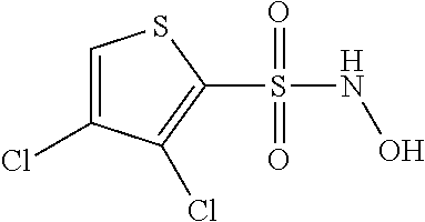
C1(S(NO)(=O)=O)=C(Cl)C(Cl)=CS1
